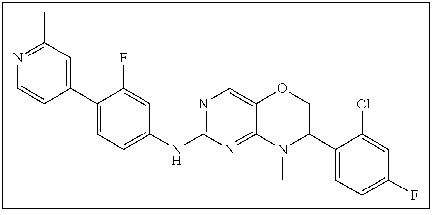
C1(C2=CC=C(NC3=NC=C4C(=N3)N(C)C(C3=CC=C(F)C=C3Cl)CO4)C=C2F)=CC(C)=NC=C1
